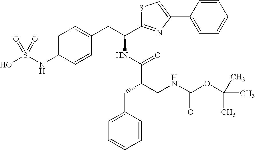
OS(NC1=CC=C(CC(NC(=O)C(CNC(=O)OC(C)(C)C)CC2=CC=CC=C2)C2=NC(C3=CC=CC=C3)=CS2)C=C1)(=O)=O
